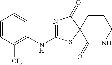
C1=CC([CF3])=C(NC2=NC(=O)C3(S2)C(=O)NCCC3)C=C1
